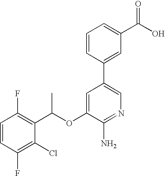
C1=CC(F)=C(C(OC2=CC(C3=CC(C(O)=O)=CC=C3)=CN=C2N)C)C(Cl)=C1F
